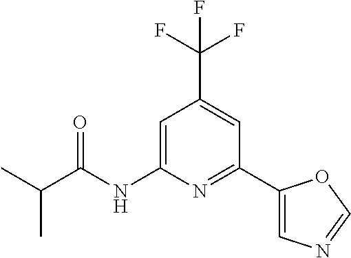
C1=C(NC(C(C)C)=O)N=C(C2=CN=CO2)C=C1C(F)(F)F
